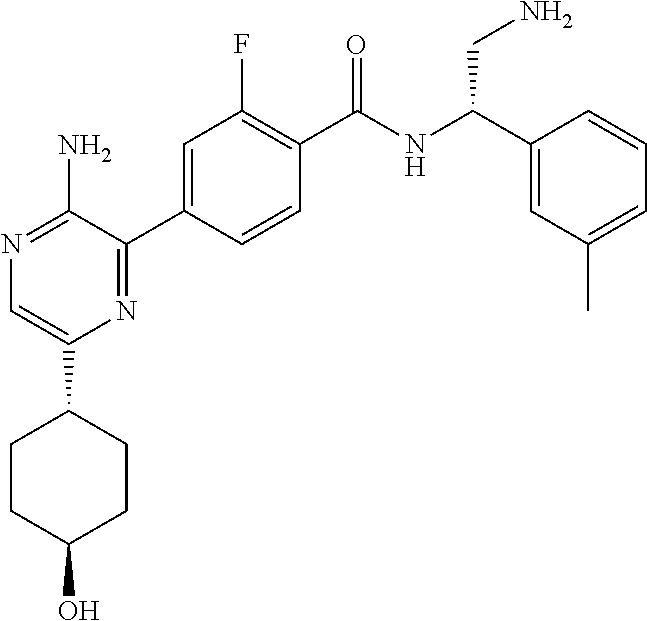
N1=C(N)C(C2=CC(F)=C(C(NC(C3=CC(C)=CC=C3)CN)=O)C=C2)=NC(C2CCC(O)CC2)=C1
